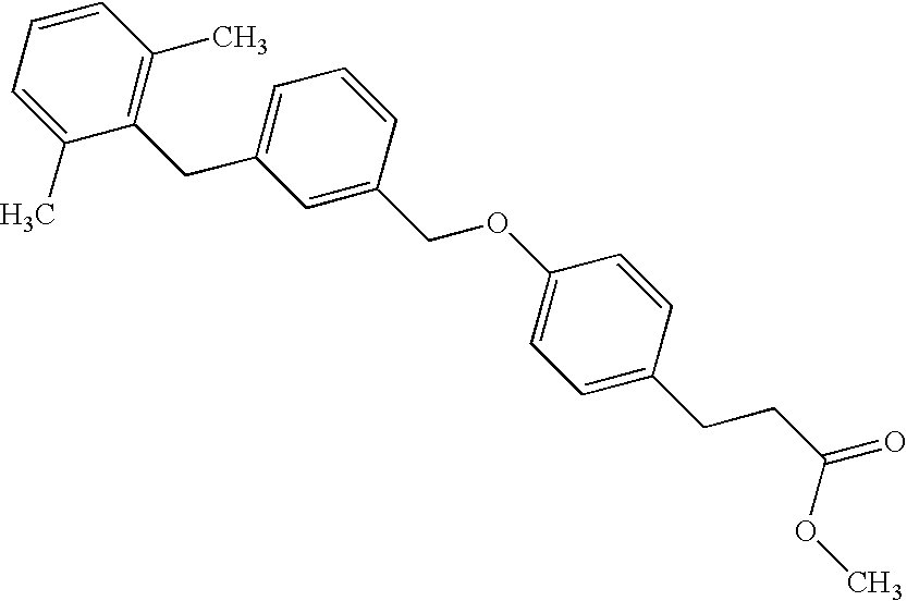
C1=C(CC2=C(C)C=CC=C2C)C=C(COC2=CC=C(CCC(OC)=O)C=C2)C=C1
